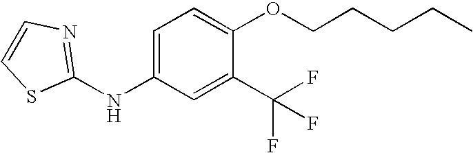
C1=C(NC2=NC=CS2)C=C(C(F)(F)F)C(OCCCCC)=C1
